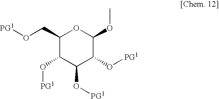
C1(CO[PG1])C(O[PG1])C(O[PG1])C(O[PG1])C(OC)O1
